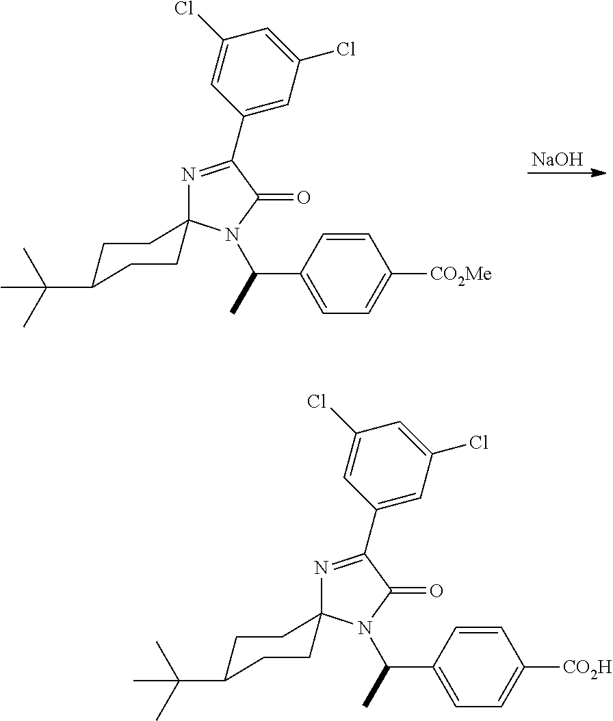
[NaOH].N1=C(C2=CC(Cl)=CC(Cl)=C2)C(=O)N(C(C2=CC=C([CO2Me])C=C2)C)C12CCC(C(C)(C)C)CC2.N1=C(C2=CC(Cl)=CC(Cl)=C2)C(=O)N(C(C2=CC=C([CO2H])C=C2)C)C12CCC(C(C)(C)C)CC2
